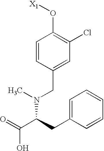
C1=CC(CN(C(C(O)=O)CC2=CC=CC=C2)C)=CC(Cl)=C1O[X1]
